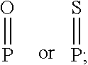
O=P.S=P
